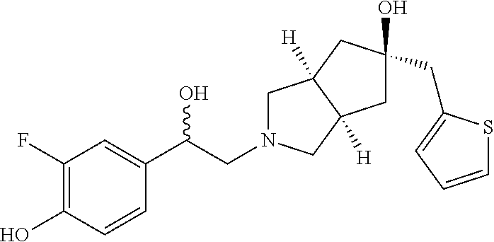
C1(F)=C(O)C=CC(C(CN2CC3([H])C([H])(C2)CC(O)(CC2=CC=CS2)C3)O)=C1
